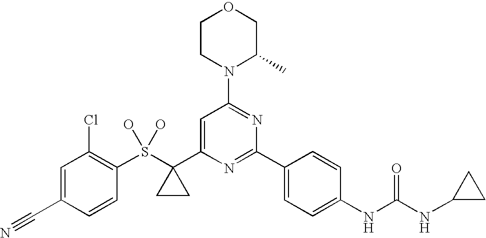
C1CN(C2=NC(C3=CC=C(NC(NC4CC4)=O)C=C3)=NC(C3(S(C4=C(Cl)C=C(C#N)C=C4)(O)O)CC3)=C2)C(C)CO1
